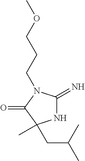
N1C(=N)N(CCCOC)C(=O)C1(CC(C)C)C
